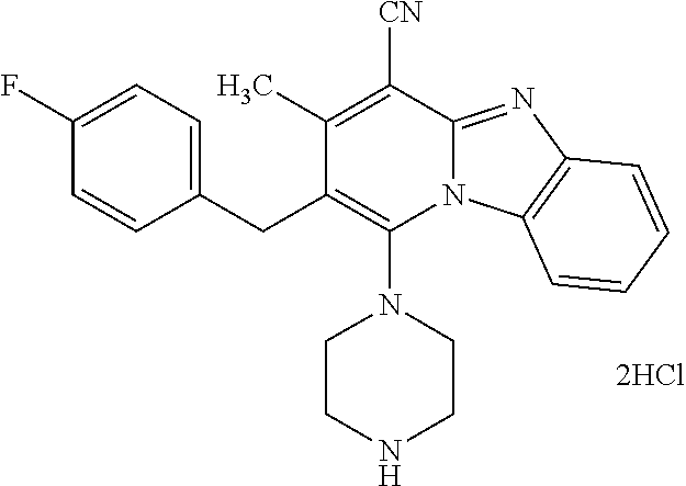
C1(CC2=C(N3CCNCC3)N3C(=NC4=C3C=CC=C4)C([CN])=C2C)=CC=C(F)C=C1.[2HCl]
